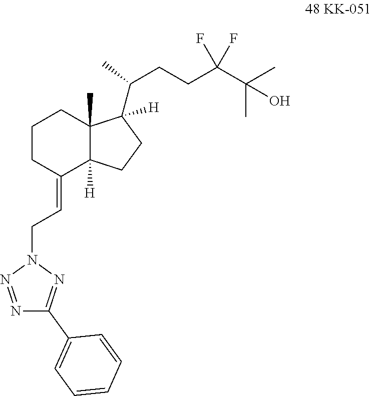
C1CC(=CCN2N=NC(C3=CC=CC=C3)=N2)C2([H])C(C)(C1)C([H])(C(CCC(C(C)(C)O)(F)F)C)CC2
